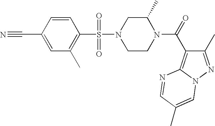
C1=CC(C#N)=CC(C)=C1S(N1CCN(C(=O)C2=C3N(N=C2C)C=C(C)C=N3)C(C)C1)(=O)=O
